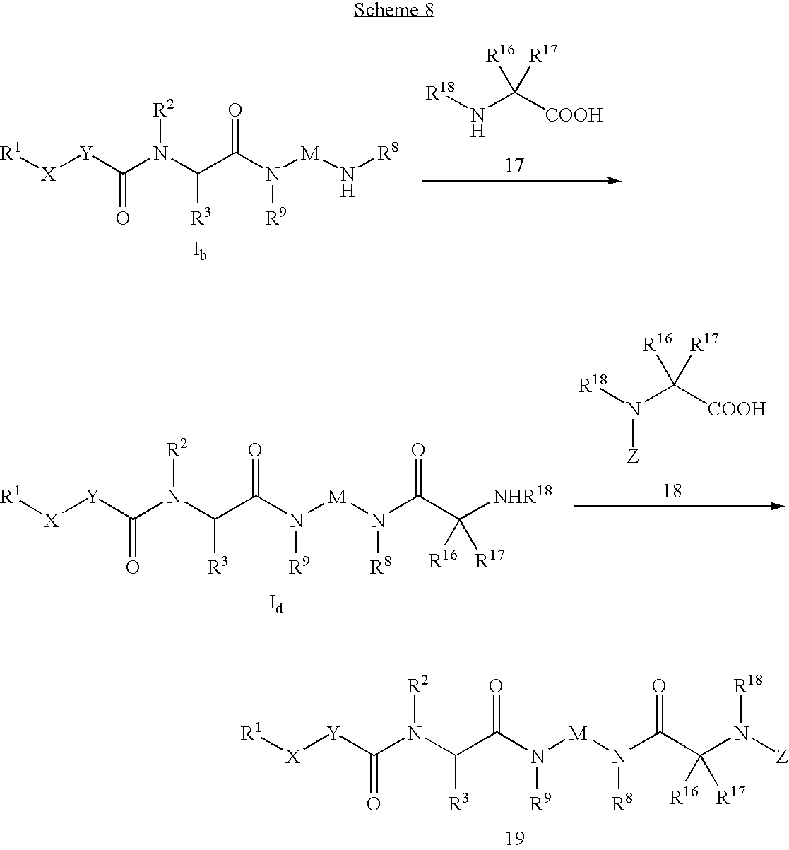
C(N([R2])C([R3])C(=O)N([R9])[M]N[R8])([Y][X][R1])=O.[R18]NC([COOH])([R16])[R17].C(N([R2])C([R3])C(=O)N([R9])[M]N(C(C([NHR18])([R17])[R16])=O)[R8])([Y][X][R1])=O.[R18]N(C([COOH])([R16])[R17])[Z].C(N([R2])C([R3])C(=O)N([R9])[M]N(C(C(N([Z])[R18])([R17])[R16])=O)[R8])([Y][X][R1])=O
